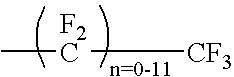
C[F2C][CF3]
